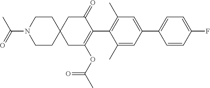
C1(C)=CC(C2=CC=C(F)C=C2)=CC(C)=C1C1=C(OC(C)=O)CC2(CC1=O)CCN(C(C)=O)CC2
